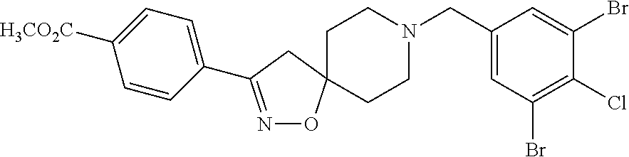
C1=CC(C2=NOC3(C2)CCN(CC2=CC(Br)=C(Cl)C(Br)=C2)CC3)=CC=C1[H3CO2C]
